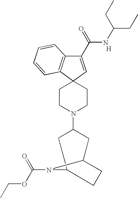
C12(CCN(C3CC4CCC(C3)N4C(OCC)=O)CC1)C=C(C(=O)NC(CC)CC)C1=C2C=CC=C1.[H]
